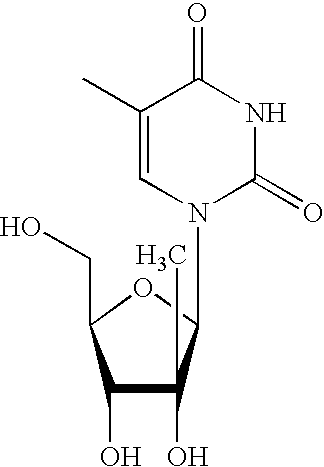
C1(O)C(O)(C)C(N2C(=O)NC(=O)C(C)=C2)OC1CO
